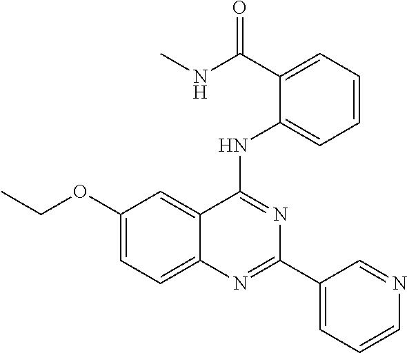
C1(OCC)=CC=C2C(=C1)C(NC1=CC=CC=C1C(NC)=O)=NC(C1=CC=CN=C1)=N2
